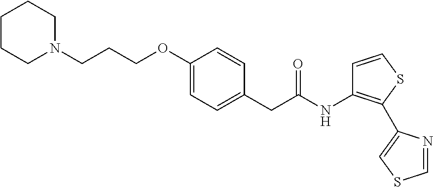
C1CCN(CCCOC2=CC=C(CC(NC3=C(C4=CSC=N4)SC=C3)=O)C=C2)CC1
